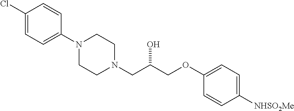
C1(Cl)=CC=C(N2CCN(CC(COC3=CC=C([NHSO2Me])C=C3)O)CC2)C=C1
